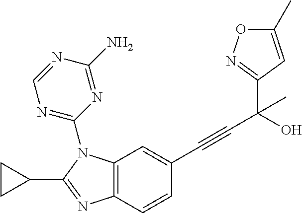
C12=C(N(C3=NC=NC(N)=N3)C(C3CC3)=N1)C=C(C#CC(O)(C1=NOC(C)=C1)C)C=C2
